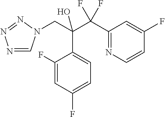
C1(F)=CC(F)=CC=C1C(C(C1=NC=CC(F)=C1)(F)F)(CN1C=NN=N1)O
